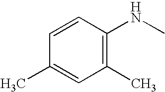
C1=CC(C)=CC(C)=C1NC
